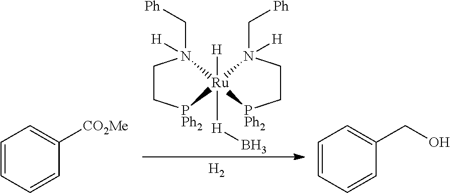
C1C[PPh2][Ru]2([H]B)([H])(N1(C[Ph])[H])N(C[Ph])([H])CC[PPh2]2.[H2].C1=CC=CC([CO2Me])=C1.C1=CC=CC(CO)=C1
